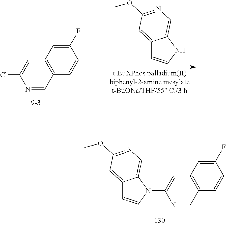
C12=C(C=NC(N3C4=CN=C(OC)C=C4C=C3)=C1)C=CC(F)=C2.C12=C(C=NC(Cl)=C1)C=CC(F)=C2.N1C2=CN=C(OC)C=C2C=C1
